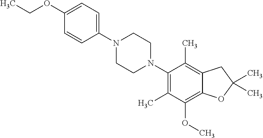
C1(OCC)=CC=C(N2CCN(C3=C(C)C(OC)=C4C(=C3C)CC(C)(C)O4)CC2)C=C1
